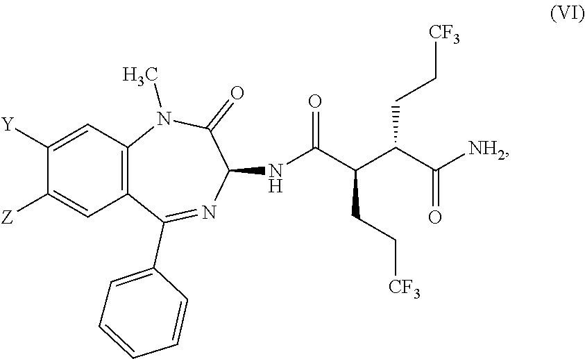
C12=C(C(C3=CC=CC=C3)=NC(NC(C(C(C([NH2])=O)CC[CF3])CC[CF3])=O)C(=O)N1C)C=C([Z])C([Y])=C2
